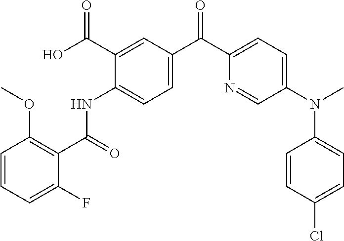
C1=CC=C(F)C(C(=O)NC2=CC=C(C(C3=CC=C(N(C)C4=CC=C(Cl)C=C4)C=N3)=O)C=C2C(O)=O)=C1OC
